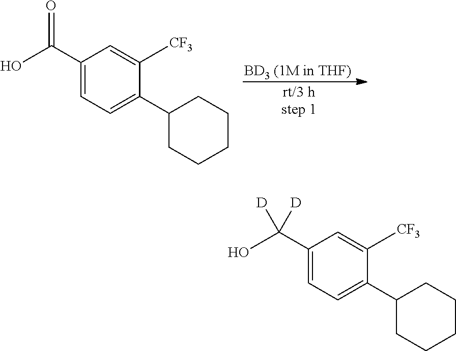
C1(C2=CC=C(C(O)=O)C=C2[CF3])CCCCC1.C1(C2=CC=C(C(O)([D])[D])C=C2[CF3])CCCCC1
